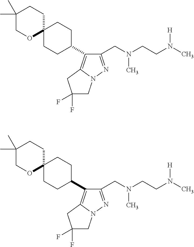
C1(C)(C)COC2(CC1)CCC(C1=C3N(N=C1CN(CCN(C)[H])C)CC(F)(F)C3)CC2.C1(C)(C)COC2(CC1)CCC(C1=C3N(N=C1CN(CCN(C)[H])C)CC(F)(F)C3)CC2
